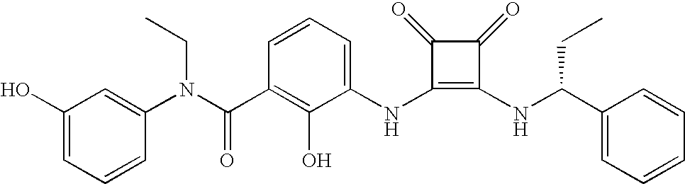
N(C1=C(NC(CC)C2=CC=CC=C2)C(=O)C1=O)C1=CC=CC(C(=O)N(C2=CC(O)=CC=C2)CC)=C1O
